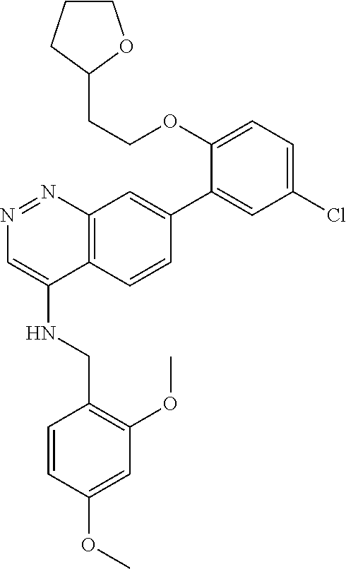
N1=NC2=C(C(NCC3=C(OC)C=C(OC)C=C3)=C1)C=CC(C1=CC(Cl)=CC=C1OCCC1OCCC1)=C2
